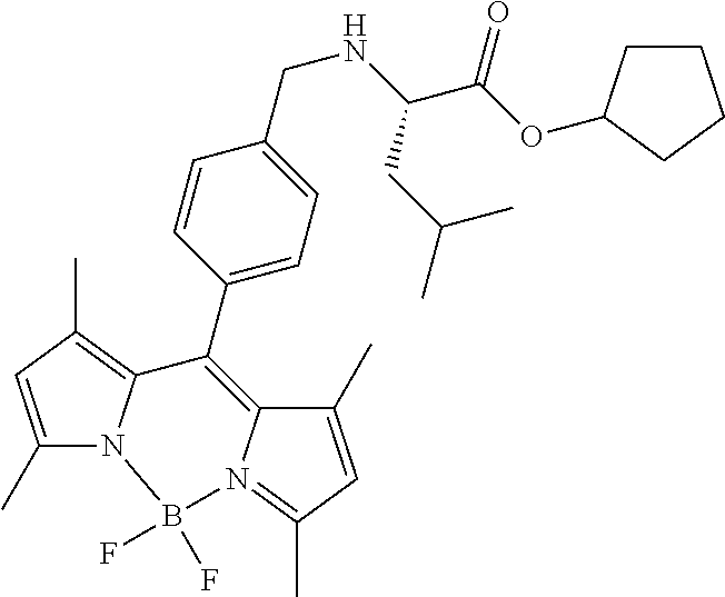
C1(C)=CC(C)=C2N1B(F)(F)N1=C(C)C=C(C)C1=C2C1=CC=C(CNC(CC(C)C)C(=O)OC2CCCC2)C=C1
